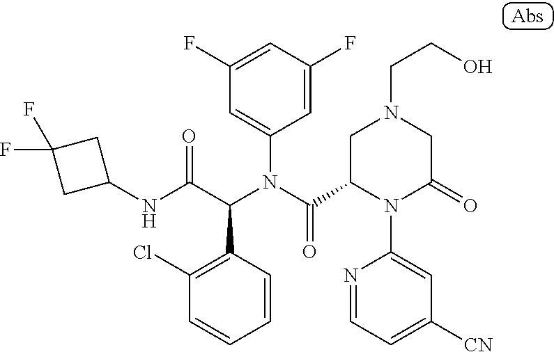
C1(NC(C(N(C(=O)C2N(C3=CC([CN])=CC=N3)C(=O)CN(CCO)C2)C2=CC(F)=CC(F)=C2)C2=C(Cl)C=CC=C2)=O)CC(F)(F)C1
